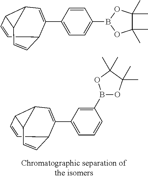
C1=CC2C3C=C(C4=CC=C(B5OC(C)(C)C(C)(C)O5)C=C4)C1C=CC23.C1=CC2C3C=C(C4=CC=CC(B5OC(C)(C)C(C)(C)O5)=C4)C1C=CC23
